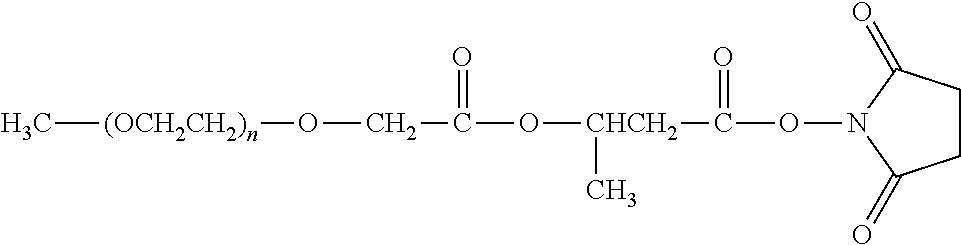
C[(OCH2CH2)n]OCC(O[CHCH2](C)C(ON1C(=O)CCC1=O)=O)=O
